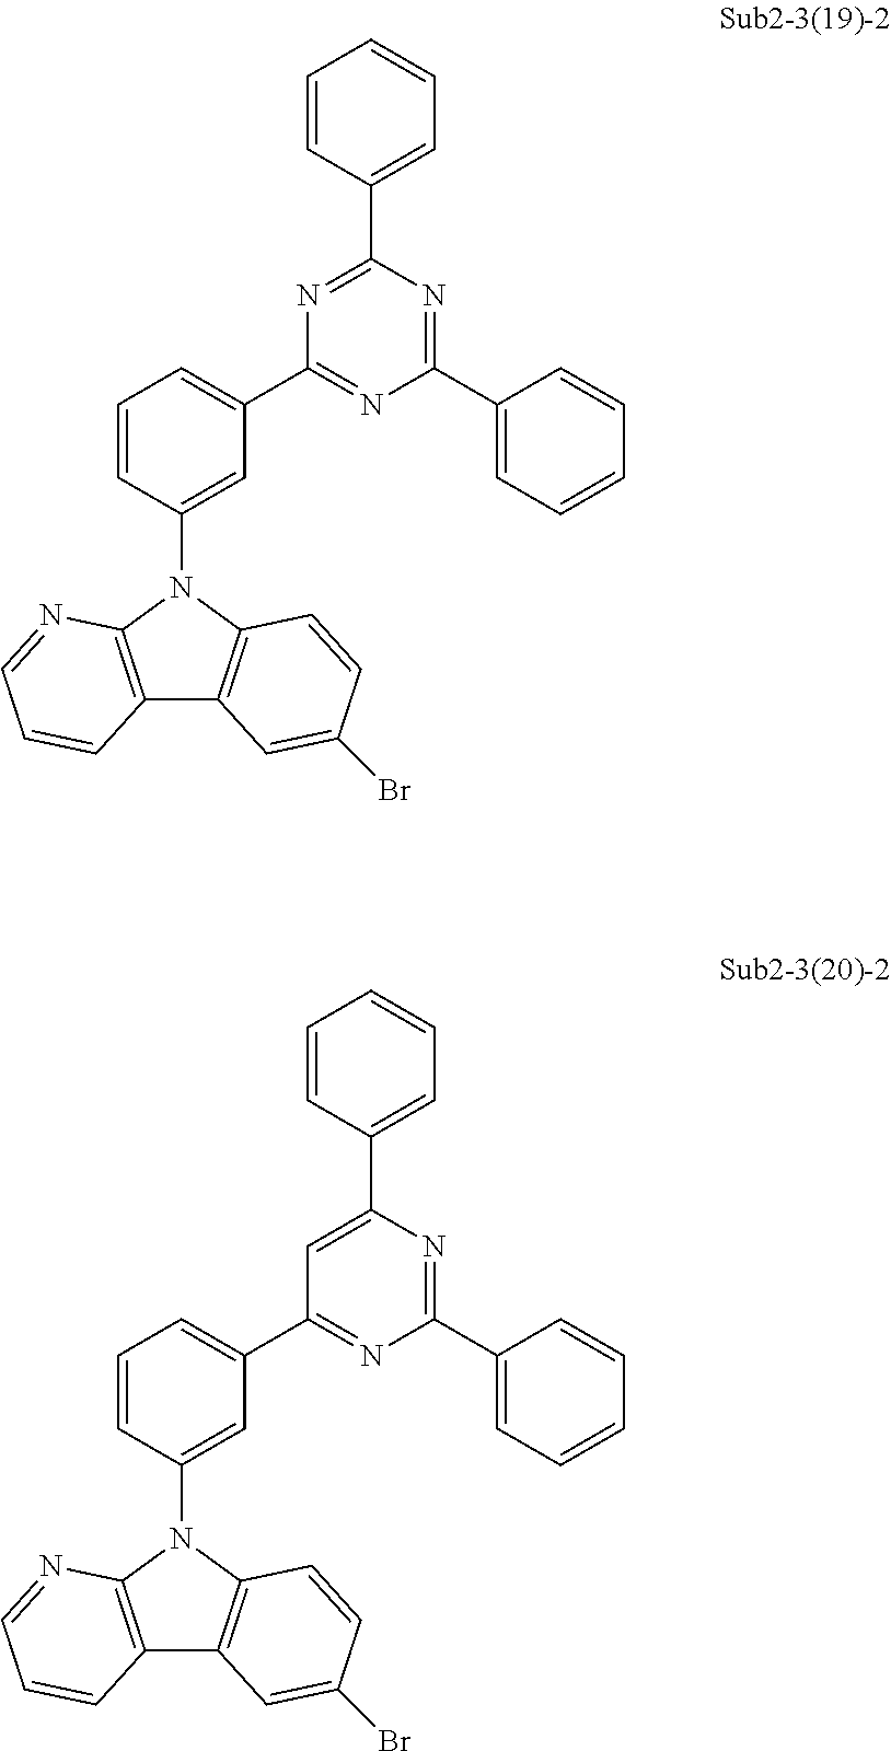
C12=C(N=CC=C1)N(C1=CC(C3=NC(C4=CC=CC=C4)=NC(C4=CC=CC=C4)=N3)=CC=C1)C1=C2C=C(Br)C=C1.C12=C(N=CC=C1)N(C1=CC(C3=NC(C4=CC=CC=C4)=NC(C4=CC=CC=C4)=C3)=CC=C1)C1=C2C=C(Br)C=C1
